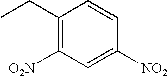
C1(CC)=C([O2N])C=C([NO2])C=C1
